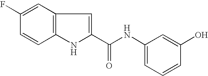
C1(C(NC2=CC=CC(O)=C2)=O)=CC2=C(N1)C=CC(F)=C2
